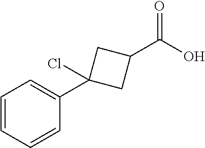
C1=CC=CC(C2(Cl)CC(C(O)=O)C2)=C1
